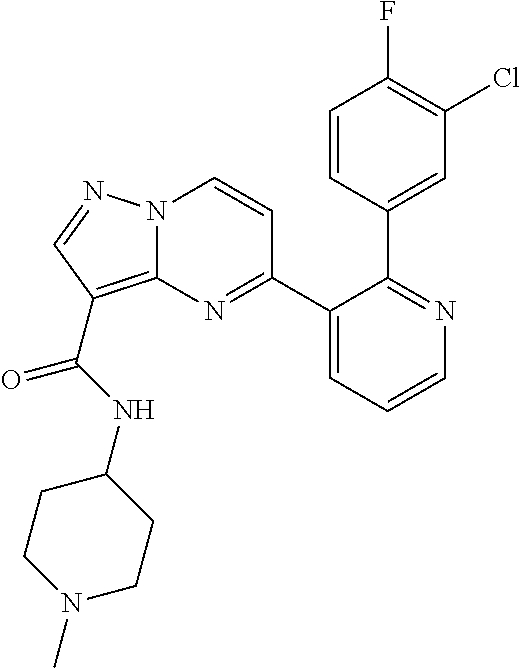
C1=CC(C2=NC=CC=C2C2=NC3=C(C(NC4CCN(C)CC4)=O)C=NN3C=C2)=CC(Cl)=C1F
